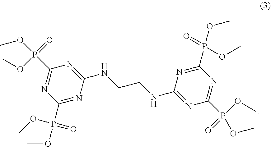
C1(P(OC)(OC)=O)=NC(NCCNC2=NC(P(=O)(OC)OC)=NC(P(=O)(OC)OC)=N2)=NC(P(=O)(OC)OC)=N1
